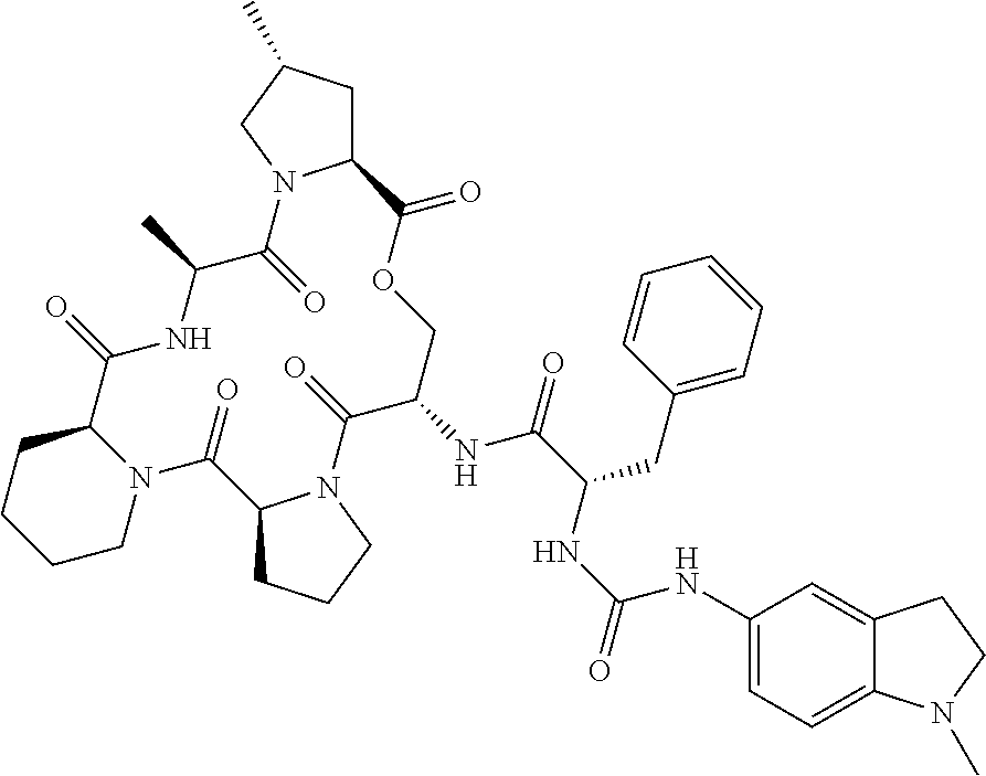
C1CCCN2C1C(=O)NC(C)C(=O)N1C(CC(C)C1)C(=O)OCC(NC(C(CC1=CC=CC=C1)NC(=O)NC1=CC=C3C(=C1)CCN3C)=O)C(=O)N1C(C2=O)CCC1
